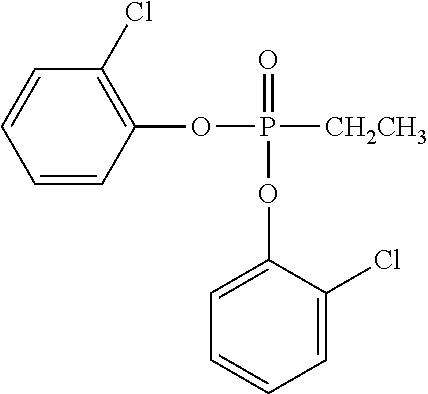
C1=CC(OP([CH2CH3])(=O)OC2=CC=CC=C2Cl)=C(Cl)C=C1
